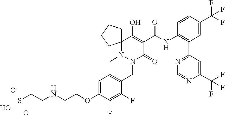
O.O.O.N1(C)N(CC2=CC=C(OCCNCCS)C(F)=C2F)C(=O)C(C(NC2=C(C3=NC=NC(C(F)(F)F)=C3)C=C(C(F)(F)F)C=C2)=O)=C(O)C12CCCC2
